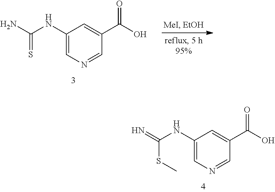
C1(NC(N)=S)=CN=CC(C(O)=O)=C1.C1(NC(=N)SC)=CN=CC(C(O)=O)=C1
